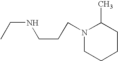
N1(CCCNCC)CCCCC1C
